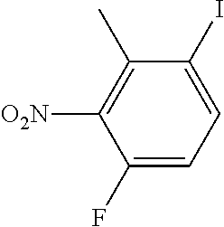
C1(F)=CC=C(I)C(C)=C1[O2N]
